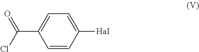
C1([HaI])=CC=C(C(Cl)=O)C=C1
